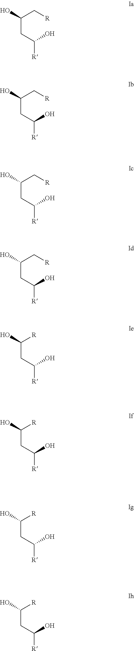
C(CC([R])O)(O)C[R].C(CC([R])O)(O)C[R].C(CC([R])O)(O)C[R].C(CC([R])O)(O)C[R].C(CC([R])O)(O)[R].C(CC([R])O)(O)[R].C(CC([R])O)(O)[R].C(CC([R])O)(O)[R]
